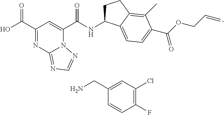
C1(C(O)=O)=NC2=NC=NN2C(C(NC2CCC3=C(C)C(C(OCC=C)=O)=CC=C23)=O)=C1.C1(CN)=CC(Cl)=C(F)C=C1
